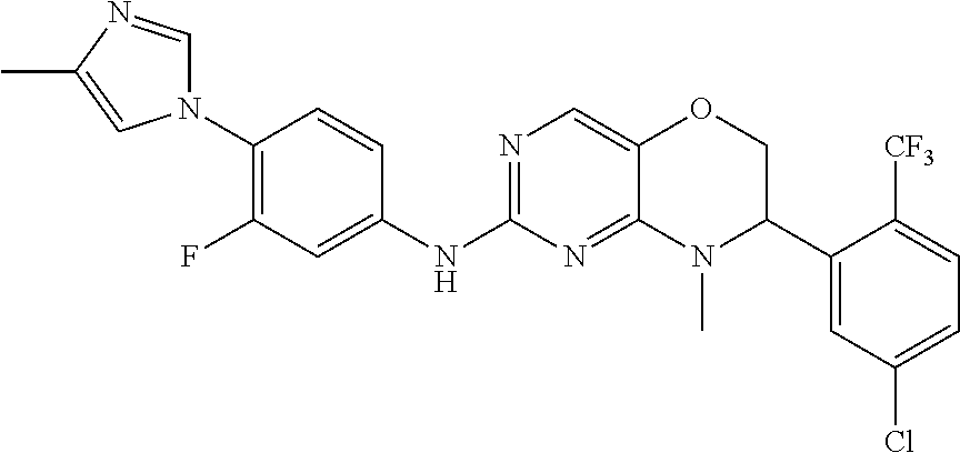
N1(C2=C(F)C=C(NC3=NC=C4C(=N3)N(C)C(C3=CC(Cl)=CC=C3[CF3])CO4)C=C2)C=NC(C)=C1
